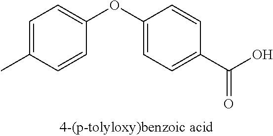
C1=C(C)C=CC(OC2=CC=C(C(O)=O)C=C2)=C1
